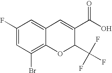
C1(F)=CC(Br)=C2C(=C1)C=C(C(O)=O)C(C(F)(F)F)O2
